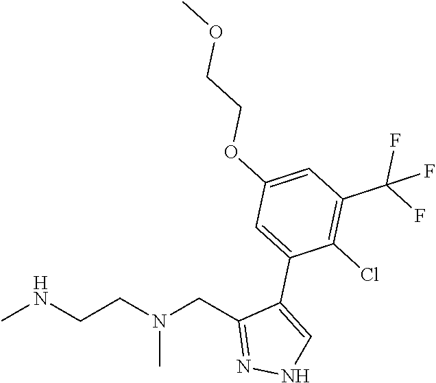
CNCCN(CC1=NNC=C1C1=CC(OCCOC)=CC(C(F)(F)F)=C1Cl)C
